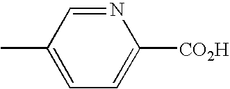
CC1=CC=C([CO2H])N=C1
